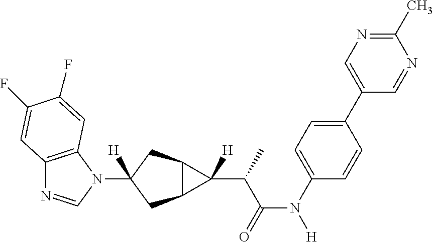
C12=C(N(C3([H])CC4C(C3)C4(C(C(N([H])C3=CC=C(C4=CN=C(C)N=C4)C=C3)=O)C)[H])C=N1)C=C(F)C(F)=C2
